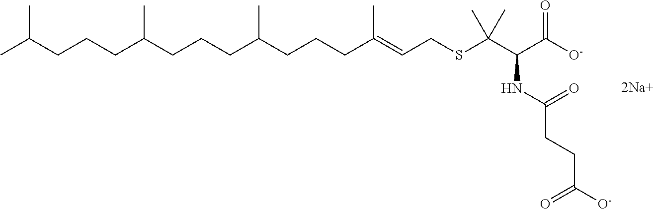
S(C(C(C([O-])=O)NC(CCC([O-])=O)=O)(C)C)CC=C(CCCC(CCCC(CCCC(C)C)C)C)C
